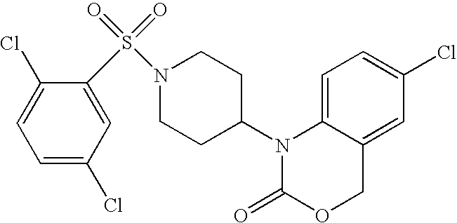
C1=C2C(=CC(Cl)=C1)COC(=O)N2C1CCN(S(=O)(=O)C2=CC(Cl)=CC=C2Cl)CC1
